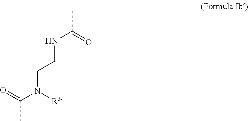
CC(=O)NCCN(C(=O)C)[R3]
